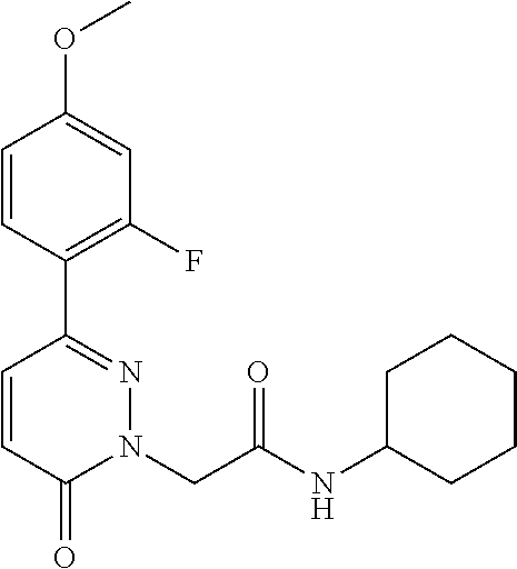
C1=CC(C2=NN(CC(NC3CCCCC3)=O)C(=O)C=C2)=C(F)C=C1OC
